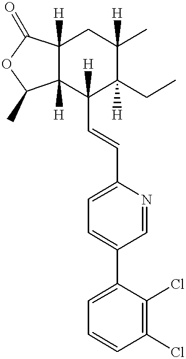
C12([H])C([H])(C(C=CC3=CC=C(C4=CC=CC(Cl)=C4Cl)C=N3)([H])C(CC)([H])C(C)([H])C1)C(C)OC2=O
